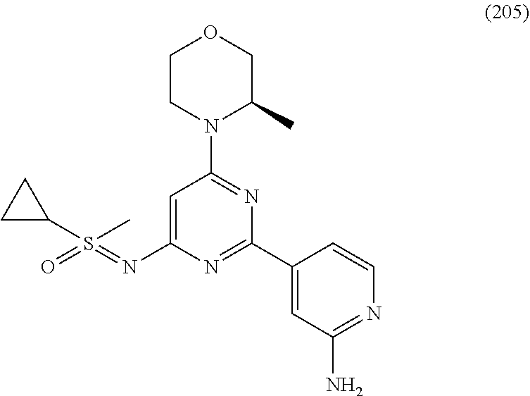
C1=C(N=S(=O)(C)C2CC2)N=C(C2=CC(N)=NC=C2)N=C1N1C(C)COCC1
